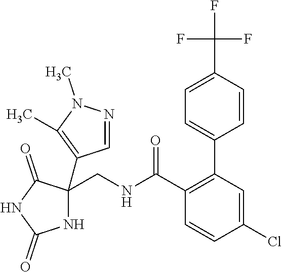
N1C(CNC(C2=C(C3=CC=C(C(F)(F)F)C=C3)C=C(Cl)C=C2)=O)(C2=C(C)N(C)N=C2)C(=O)NC1=O
